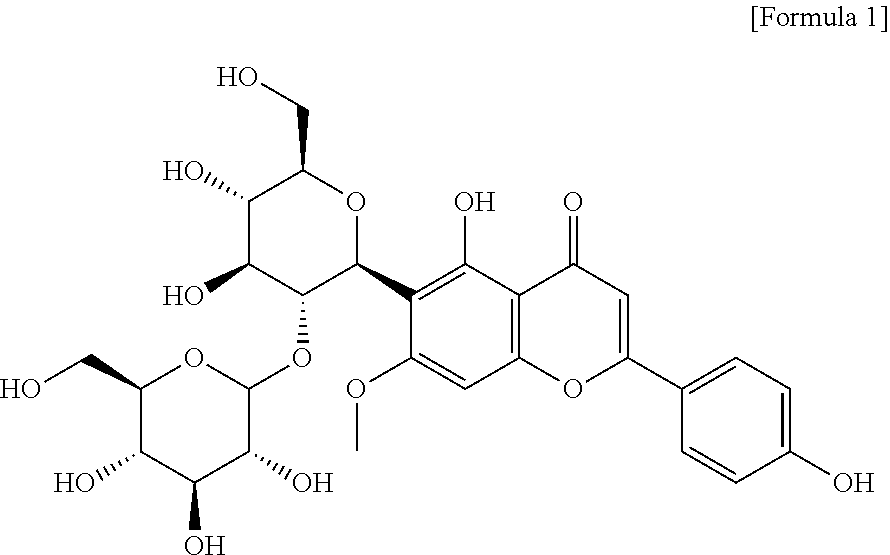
C1(C2OC(CO)C(O)C(O)C2OC2OC(CO)C(O)C(O)C2O)=C(O)C2=C(C=C1OC)OC(C1=CC=C(O)C=C1)=CC2=O
